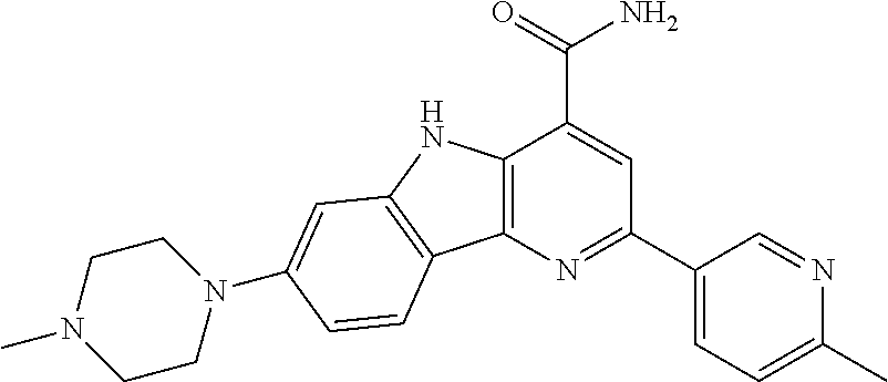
C12=C(N=C(C3=CC=C(C)N=C3)C=C1C(=O)N)C1=C(N2)C=C(N2CCN(C)CC2)C=C1
